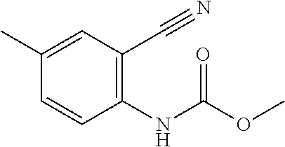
C1=CC(NC(OC)=O)=C(C#N)C=C1C
